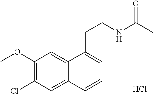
C1(OC)=C(Cl)C=C2C(=C1)C(CCNC(C)=O)=CC=C2.Cl
